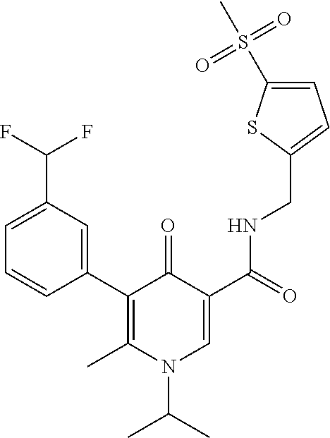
C1=CC(C2=C(C)N(C(C)C)C=C(C(=O)NCC3=CC=C(S(C)(=O)=O)S3)C2=O)=CC(C(F)F)=C1
